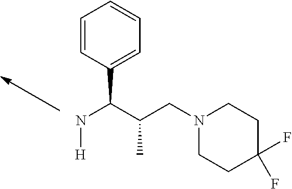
N(C(C(CN1CCC(F)(F)CC1)C)C1=CC=CC=C1)[H]
